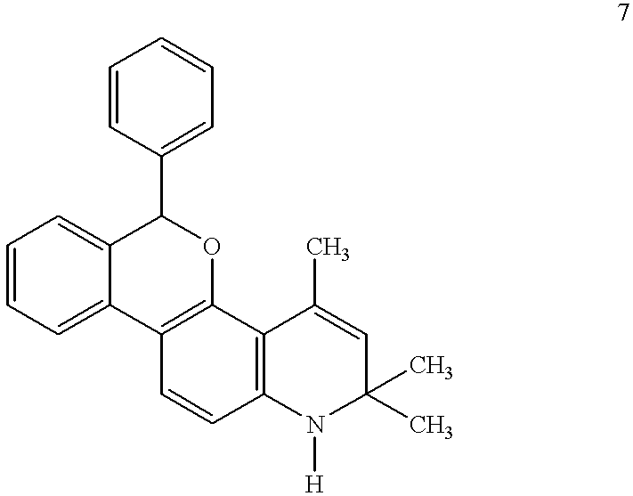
C1=CC=C2C(=C1)C(C1=CC=CC=C1)OC1=C2C=CC2=C1C(C)=CC(C)(C)N2[H]
